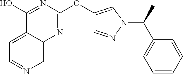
C1=C2C(=CC=N1)C(O)=NC(OC1=CN(C(C3=CC=CC=C3)C)N=C1)=N2
